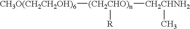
[(CH2CHO)n]([CH3O(CH2CH2OH)6])([R])[CH2CHNH2]C
